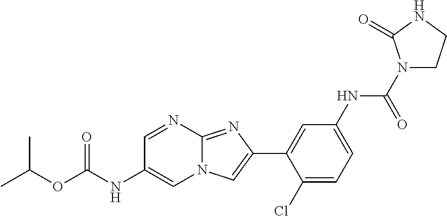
C1=NC2=NC(C3=CC(NC(N4CCNC4=O)=O)=CC=C3Cl)=CN2C=C1NC(OC(C)C)=O
